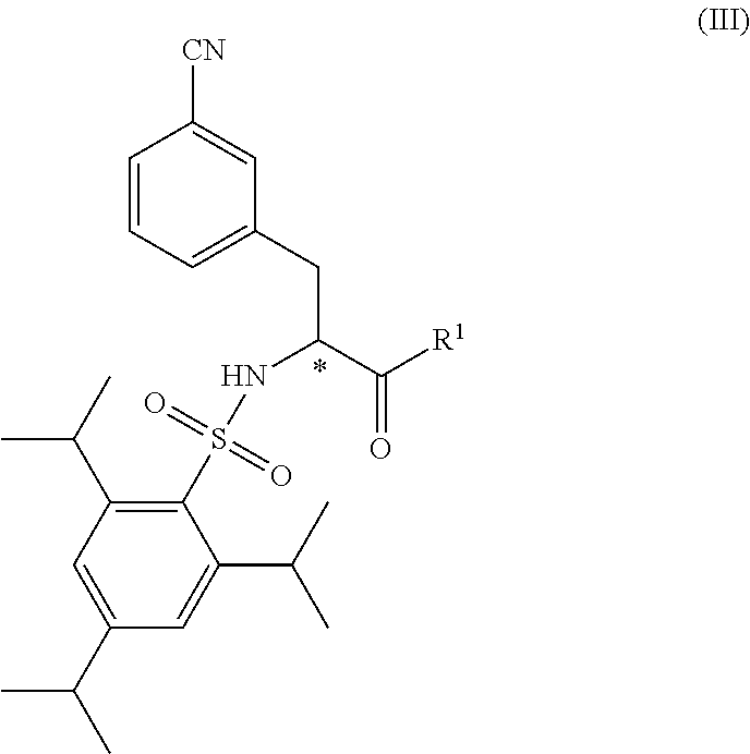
C1(S(=O)(=O)NC(C([R1])=O)CC2=CC=CC([CN])=C2)=C(C(C)C)C=C(C(C)C)C=C1C(C)C
